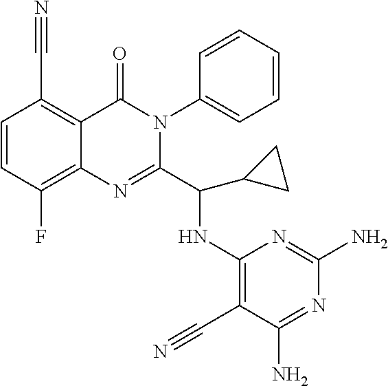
C1=CC(F)=C2C(=C1C#N)C(=O)N(C1=CC=CC=C1)C(C(C1CC1)NC1=C(C#N)C(N)=NC(N)=N1)=N2
